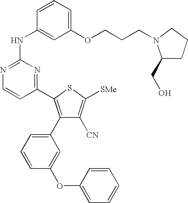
C1=CC(NC2=NC=CC(C3=C(C4=CC=CC(OC5=CC=CC=C5)=C4)C([CN])=C([SMe])S3)=N2)=CC(OCCCN2C(CO)CCC2)=C1
